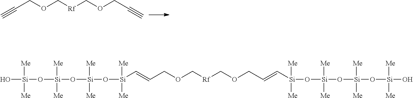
O(C[Rf]COCC#C)CC#C.O(C[Rf]COCC=C[Si]([Me])([Me])O[Si](O[Si](O[Si](O)([Me])[Me])([Me])[Me])([Me])[Me])CC=C[Si]([Me])([Me])O[Si](O[Si](O[Si](O)([Me])[Me])([Me])[Me])([Me])[Me]
